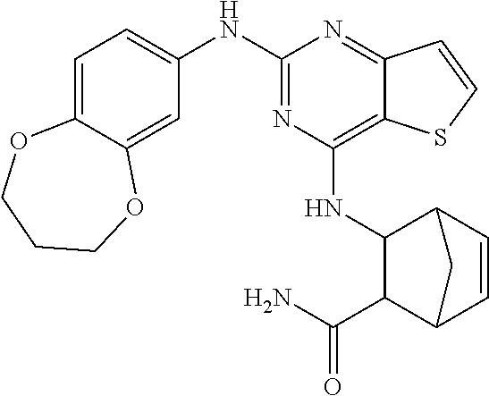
C1=C2C(=CC(NC3=NC(NC4C(C(N)=O)C5C=CC4C5)=C4C(=N3)C=CS4)=C1)OCCCO2
